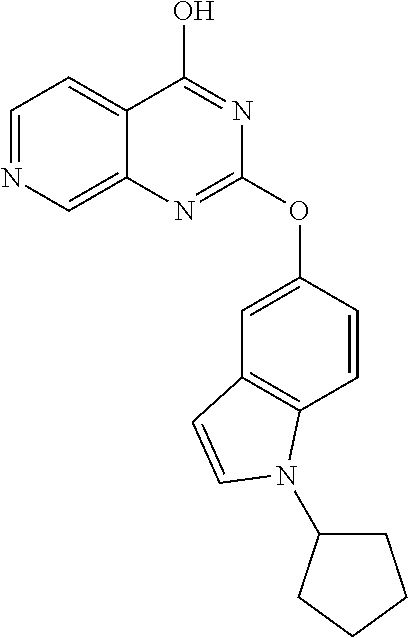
C12=CN=CC=C1C(O)=NC(OC1=CC3=C(C=C1)N(C1CCCC1)C=C3)=N2
